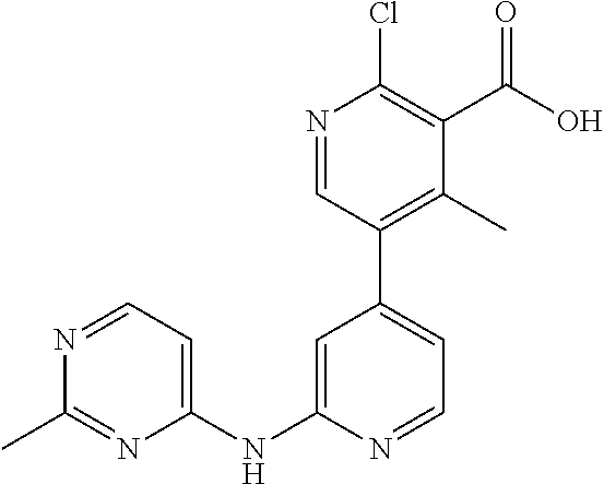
N1=CC(C2=CC=NC(NC3=CC=NC(C)=N3)=C2)=C(C)C(C(O)=O)=C1Cl
